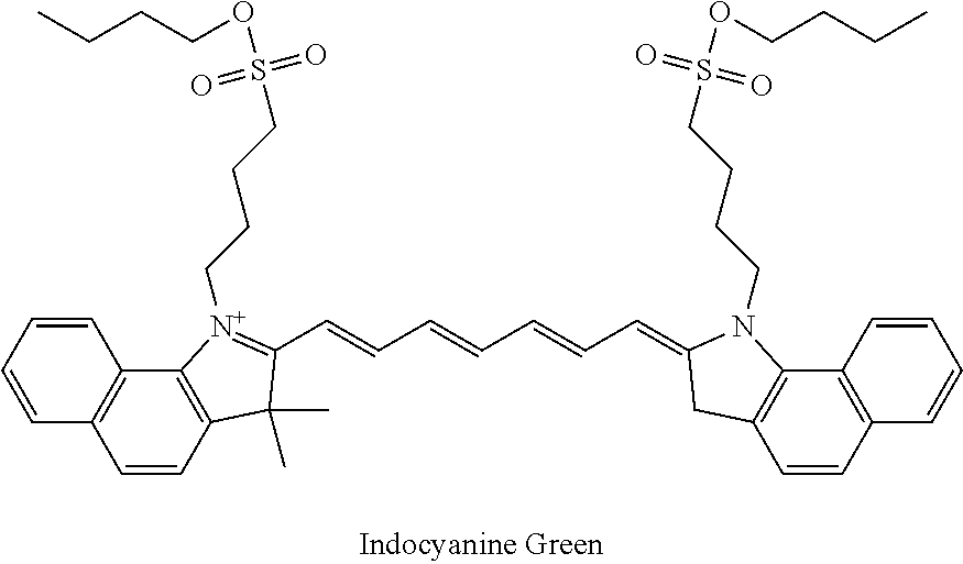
C1=CC2=C(C=C1)C=CC1=C2[N+](CCCCS(OCCCC)(=O)=O)=C(C=CC=CC=CC=C2CC3=C(N2CCCCS(OCCCC)(=O)=O)C2=C(C=C3)C=CC=C2)C1(C)C
